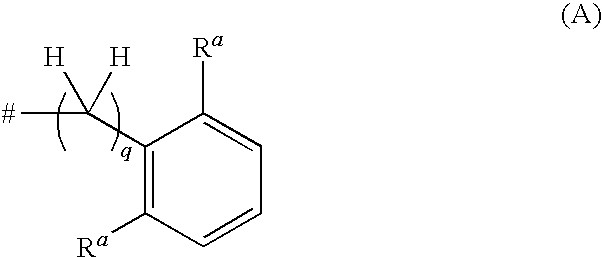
C1(C(C)([H])[H])=C([Ra])C=CC=C1[Ra]
